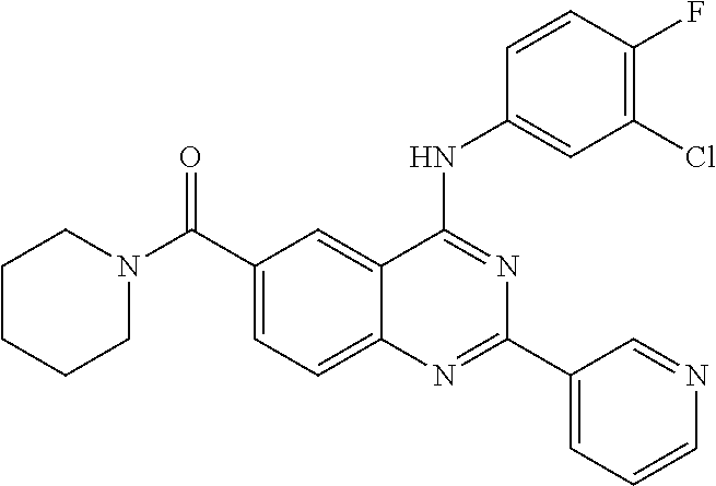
N(C1=NC(C2=CC=CN=C2)=NC2=CC=C(C(N3CCCCC3)=O)C=C12)C1=CC(Cl)=C(F)C=C1
